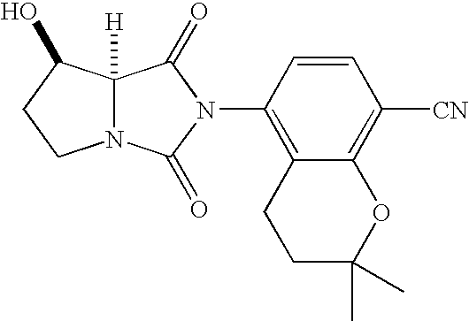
C12([H])N(C(=O)N(C3=C4C(=C([CN])C=C3)OC(C)(C)CC4)C1=O)CCC2O
